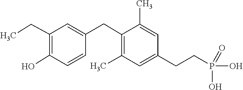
P(=O)(O)(O)CCC1=CC(C)=C(CC2=CC(CC)=C(O)C=C2)C(C)=C1
